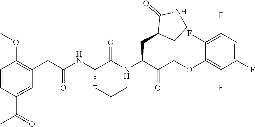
C1=CC(C(C)=O)=CC(CC(NC(C(NC(C(=O)COC2=C(F)C(F)=CC(F)=C2F)CC2CCNC2=O)=O)CC(C)C)=O)=C1OC
